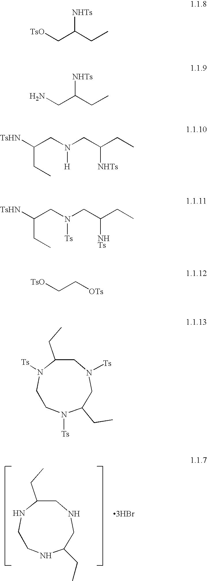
C1N([Ts])C(CC)CN([Ts])CC(CC)N([Ts])C1.C1NC(CC)CNCC(CC)NC1.[3HBr].[TsO]CC(CC)[NHTs].NCC(CC)[NHTs].[TsHN]C(CN(CC(CC)[NHTs])[H])CC.[TsHN]C(CN(CC(CC)[NHTs])[Ts])CC.[TsO]CC[OTs]
